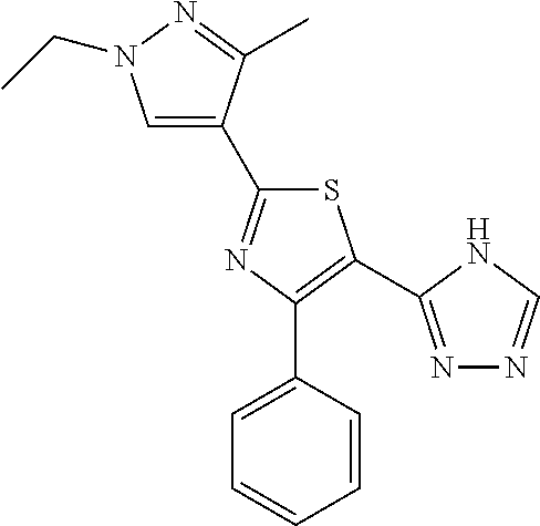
S1C(C2=CN(CC)N=C2C)=NC(C2=CC=CC=C2)=C1C1=NN=CN1
